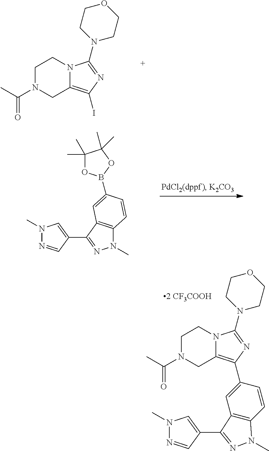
C1N(C(C)=O)CC2=C(I)N=C(N3CCOCC3)N2C1.N1(C)C2=C(C(C3=CN(C)N=C3)=N1)C=C(B1OC(C)(C)C(C)(C)O1)C=C2.C1N(C(C)=O)CC2=C(C3=CC4=C(C=C3)N(C)N=C4C3=CN(C)N=C3)N=C(N3CCOCC3)N2C1
